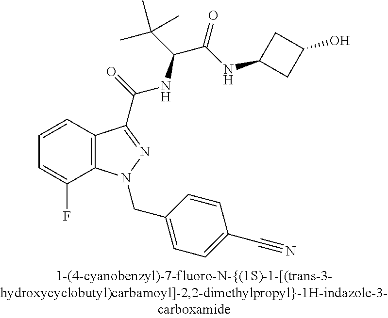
C1=CC2=C(C(F)=C1)N(CC1=CC=C(C#N)C=C1)N=C2C(=O)NC(C(C)(C)C)C(=O)NC1CC(O)C1
